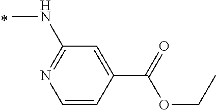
C1=CC(C(=O)OCC)=CC(NC)=N1
